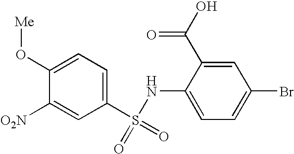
C1([O2N])=CC(S(=O)(=O)NC2=CC=C(Br)C=C2C(O)=O)=CC=C1O[Me]
